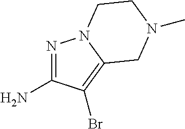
N1=C(N)C(Br)=C2N1CCN(C)C2
